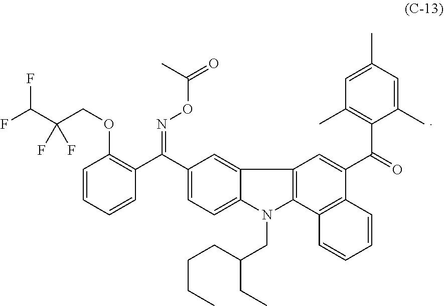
C1(C(C2=C(OCC(C(F)F)(F)F)C=CC=C2)=NOC(=O)C)=CC=C2C(=C1)C1=C(N2CC(CC)CCCC)C2=C(C(C(=O)C3=C(C)C=C(C)C=C3C)=C1)C=CC=C2
